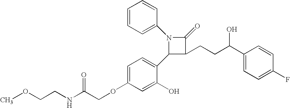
N1(C2=CC=CC=C2)C(C2=CC=C(OCC(NCCOC)=O)C=C2O)C(CCC(C2=CC=C(F)C=C2)O)C1=O
